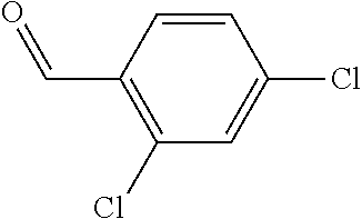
C1(C=O)=C(Cl)C=C(Cl)C=C1
